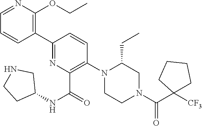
C1(C2=C(OCC)N=CC=C2)=NC(C(=O)NC2CNCC2)=C(N2CCN(C(C3([CF3])CCCC3)=O)CC2CC)C=C1
